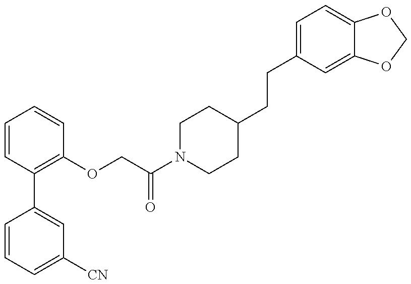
C1=CC=C([CN])C=C1C1=C(OCC(N2CCC(CCC3=CC=C4C(=C3)OCO4)CC2)=O)C=CC=C1
